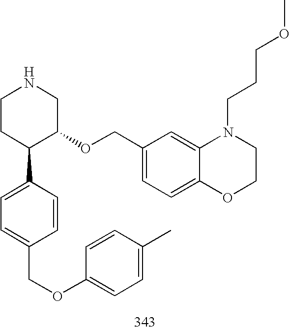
C1CC(C2=CC=C(COC3=CC=C(C)C=C3)C=C2)C(OCC2=CC=C3C(=C2)N(CCCOC)CCO3)CN1
